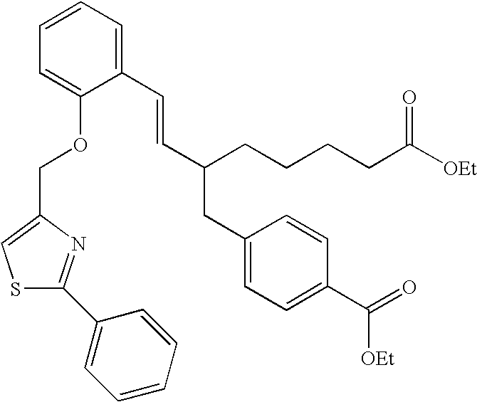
C1(C=CC(CCCCC([OEt])=O)CC2=CC=C(C(=O)[OEt])C=C2)=CC=CC=C1OCC1=CSC(C2=CC=CC=C2)=N1
